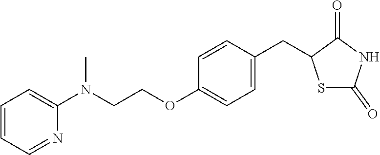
C1=CC=NC(N(CCOC2=CC=C(CC3SC(=O)NC3=O)C=C2)C)=C1
